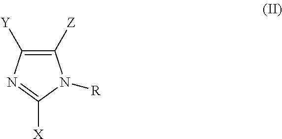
C1([Z])=C([Y])N=C([X])N1[R]
